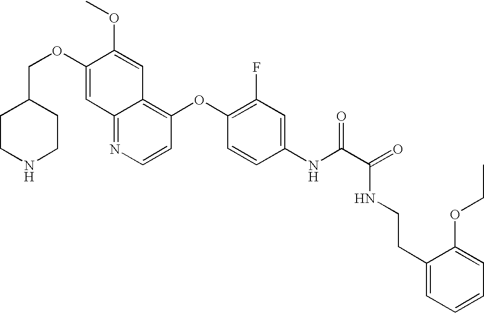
C(OC1=CC2=NC=CC(OC3=C(F)C=C(NC(C(=O)NCCC4=CC=CC=C4OCC)=O)C=C3)=C2C=C1OC)C1CCNCC1
